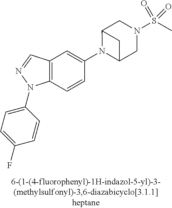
N1(C2=CC3=C(C=C2)N(C2=CC=C(F)C=C2)N=C3)C2CN(S(C)(=O)=O)CC1C2
